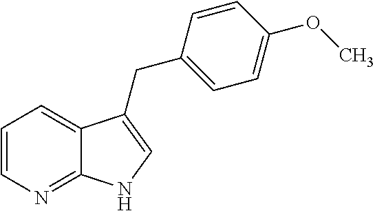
C1=CN=C2C(=C1)C(CC1=CC=C(OC)C=C1)=CN2
